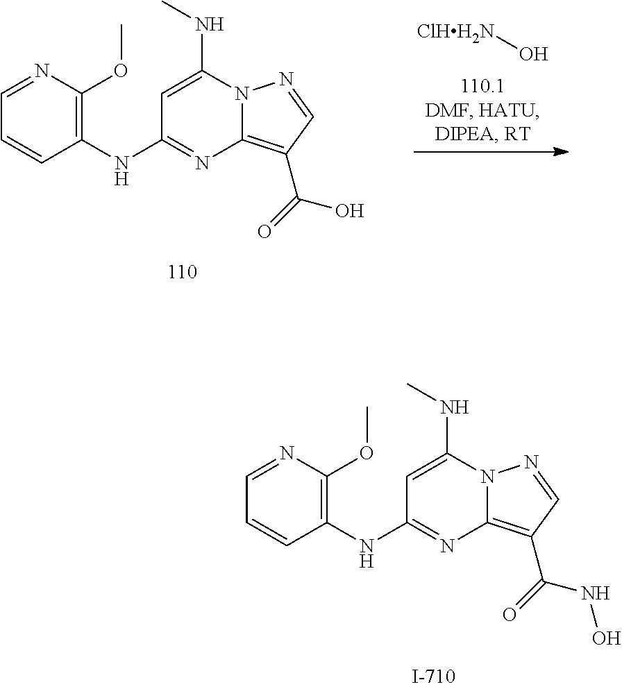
C1(NC2=NC3=C(C(=O)O)C=NN3C(NC)=C2)=C(OC)N=CC=C1.[ClHH2N]O.C1(NC2=NC3=C(C(=O)NO)C=NN3C(NC)=C2)=C(OC)N=CC=C1
